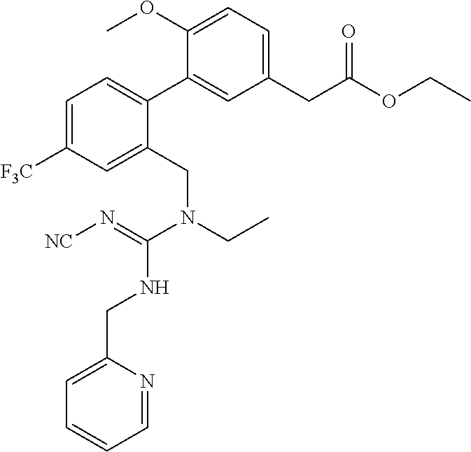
C1=C([F3C])C=C(CN(CC)C(=N[NC])NCC2=CC=CC=N2)C(C2=CC(CC(OCC)=O)=CC=C2OC)=C1
